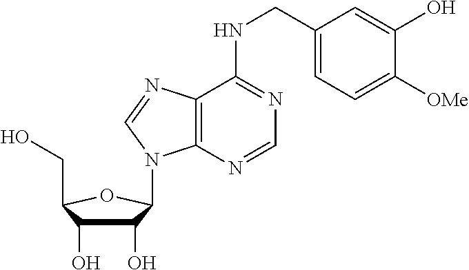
C1(O)C(O)C(CO)OC1N1C2=C(C(NCC3=CC=C([OMe])C(O)=C3)=NC=N2)N=C1
